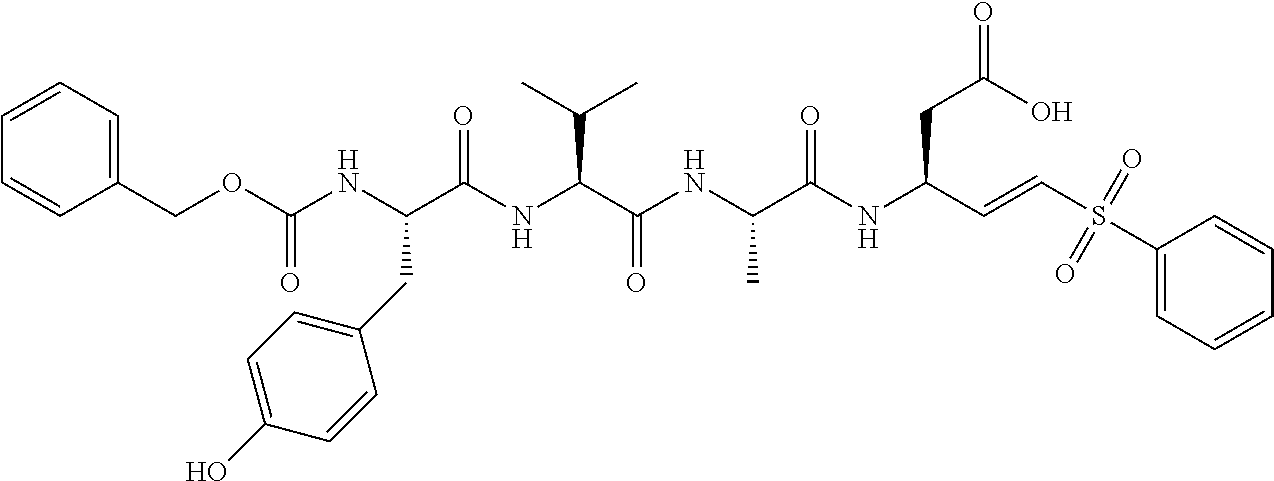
N(C(C(NC(C(NC(C=CS(C1=CC=CC=C1)(=O)=O)CC(=O)O)=O)C)=O)C(C)C)C(C(NC(OCC1=CC=CC=C1)=O)CC1=CC=C(O)C=C1)=O
